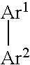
[Ar1][Ar2]
